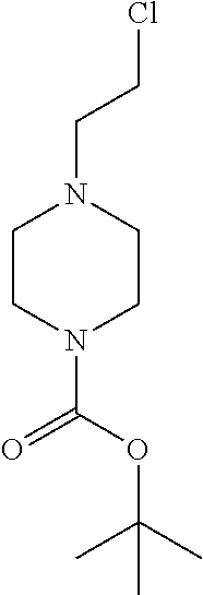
C1CN(C(OC(C)(C)C)=O)CCN1CCCl
